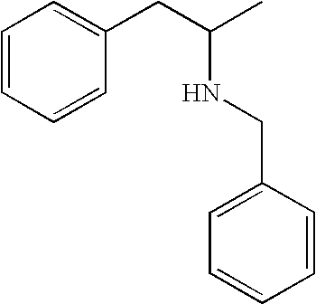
C1=CC=CC(CC(NCC2=CC=CC=C2)C)=C1
